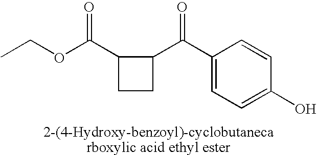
CCOC(C1C(C(C2=CC=C(O)C=C2)=O)CC1)=O
